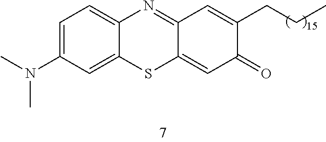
C1=C(N(C)C)C=C2C(=C1)N=C1C(=CC(=O)C(CCC)=C1)S2
